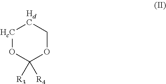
[HcC]1OC([R3])([R4])OC[HdC]1
